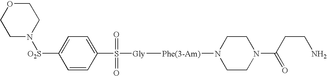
C1([O2S]N2CCOCC2)=CC=C(S(=O)(=O)[Gly][Phe(3-Am)]N2CCN(C(=O)CCN)CC2)C=C1
